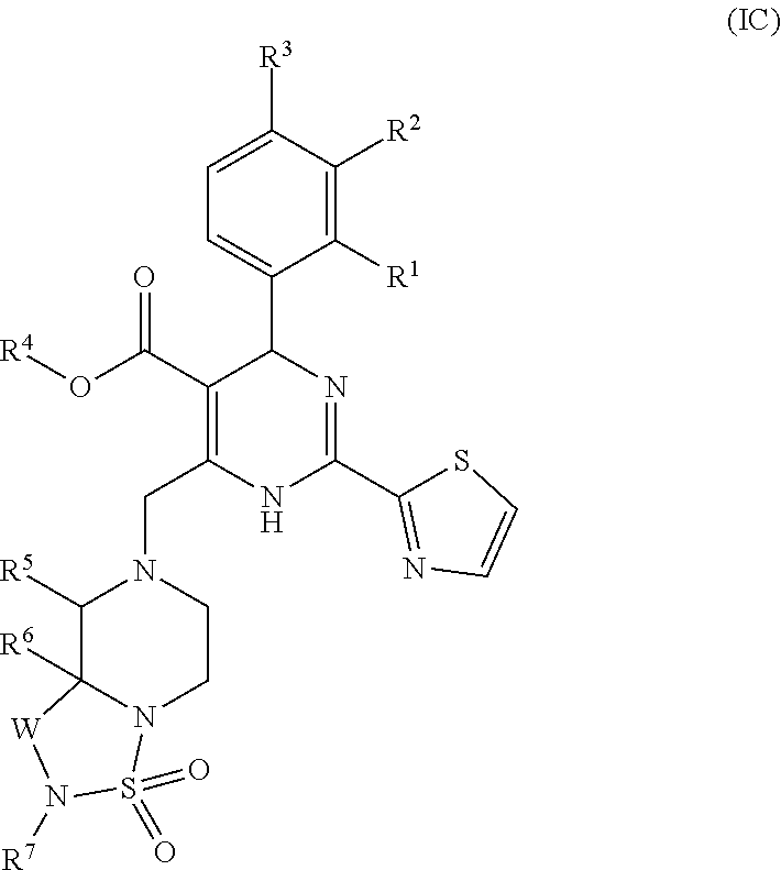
C1([R1])=C([R2])C([R3])=CC=C1C1C(C(=O)O[R4])=C(CN2C([R5])C3([R6])N(CC2)S(=O)(=O)N([R7])[W]3)NC(C2=NC=CS2)=N1
